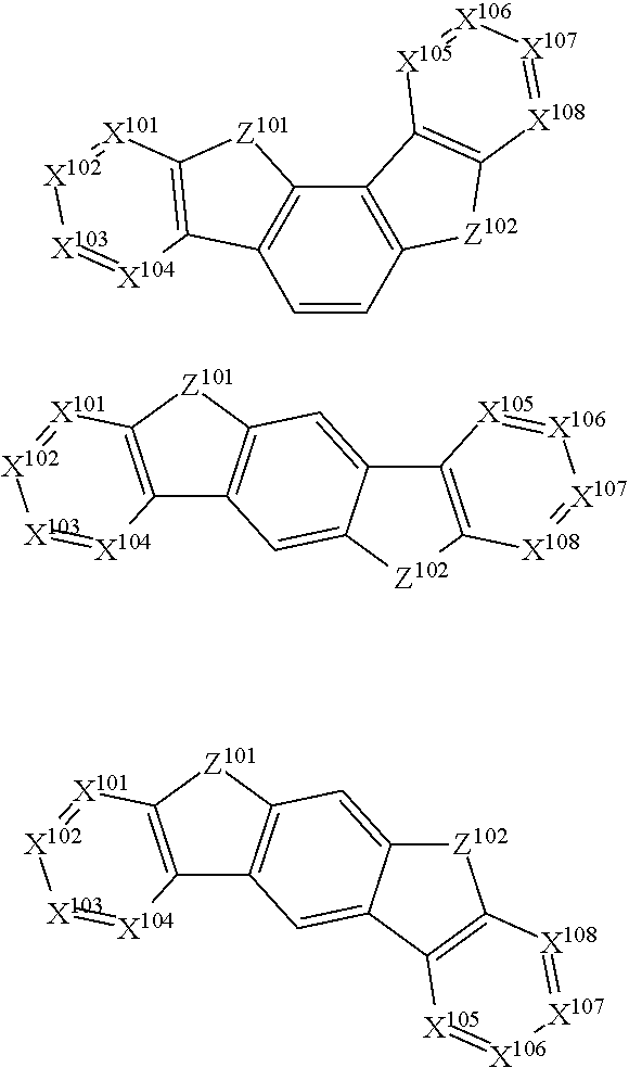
C1=CC2=C(C3=C1C1=C([Z101]3)[X101]=[X102][X103]=[X104]1)C1=C([Z102]2)[X108]=[X107][X106]=[X105]1.C12=C([Z101]C3=C1C=C1C(=C3)C3=C([Z102]1)[X108]=[X107][X106]=[X105]3)[X101]=[X102][X103]=[X104]2.C12=C([Z101]C3=C1C=C1C(=C3)[Z102]C3=C1[X105]=[X106][X107]=[X108]3)[X101]=[X102][X103]=[X104]2
